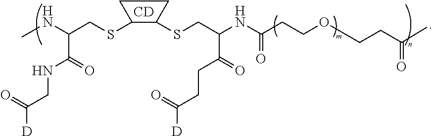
CNC(C(NCC([D])=O)=O)CSC1C(SCC(NC(CCOCCC(C)=O)=O)C(=O)CCC([D])=O)CC1.[CD]
